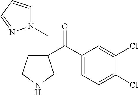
C1(C(C2=CC=C(Cl)C(Cl)=C2)=O)(CN2C=CC=N2)CCNC1
